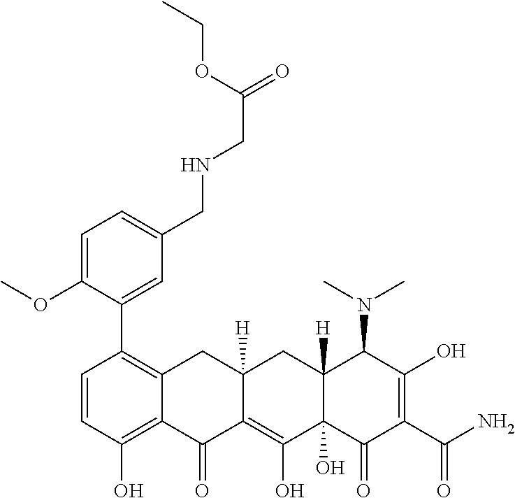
C1=CC(O)=C2C(=C1C1=CC(CNCC(=O)OCC)=CC=C1OC)CC1([H])C(=C(O)C3(O)C([H])(C1)C(N(C)C)C(O)=C(C(N)=O)C3=O)C2=O
